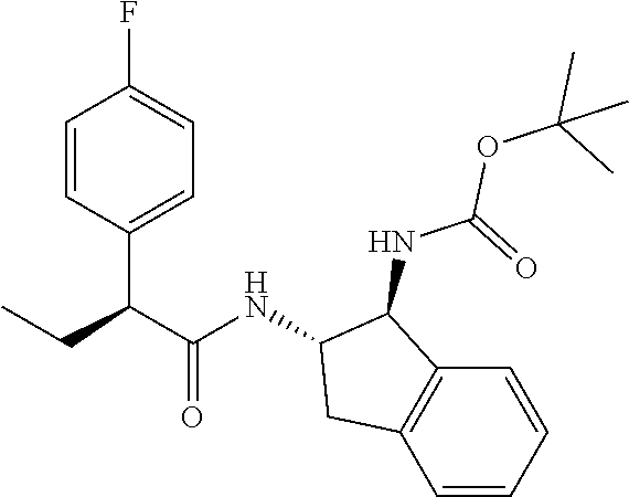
C1=CC(C(C(NC2CC3=C(C2NC(=O)OC(C)(C)C)C=CC=C3)=O)CC)=CC=C1F
